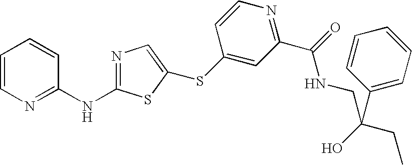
C1=CN=C(NC2=NC=C(SC3=CC(C(=O)NCC(CC)(C4=CC=CC=C4)O)=NC=C3)S2)C=C1
